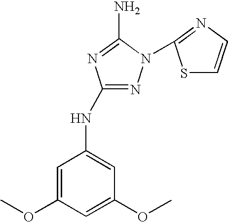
N1=C(NC2=CC(OC)=CC(OC)=C2)N=C(N)N1C1=NC=CS1
